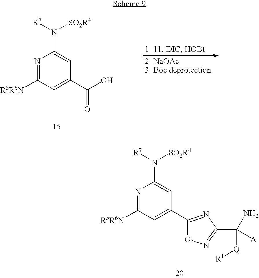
N1=C([R5R6N])C=C(C(O)=O)C=C1N([R7])[SO2R4].N1=C([R5R6N])C=C(C2=NC(C([Q][R1])([A])N)=NO2)C=C1N([R7])[SO2R4]
